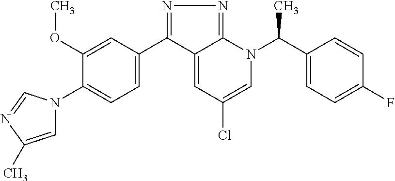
C1(C2=NN=C3C2=CC(Cl)=CN3C(C2=CC=C(F)C=C2)C)=CC=C(N2C=C(C)N=C2)C(OC)=C1
